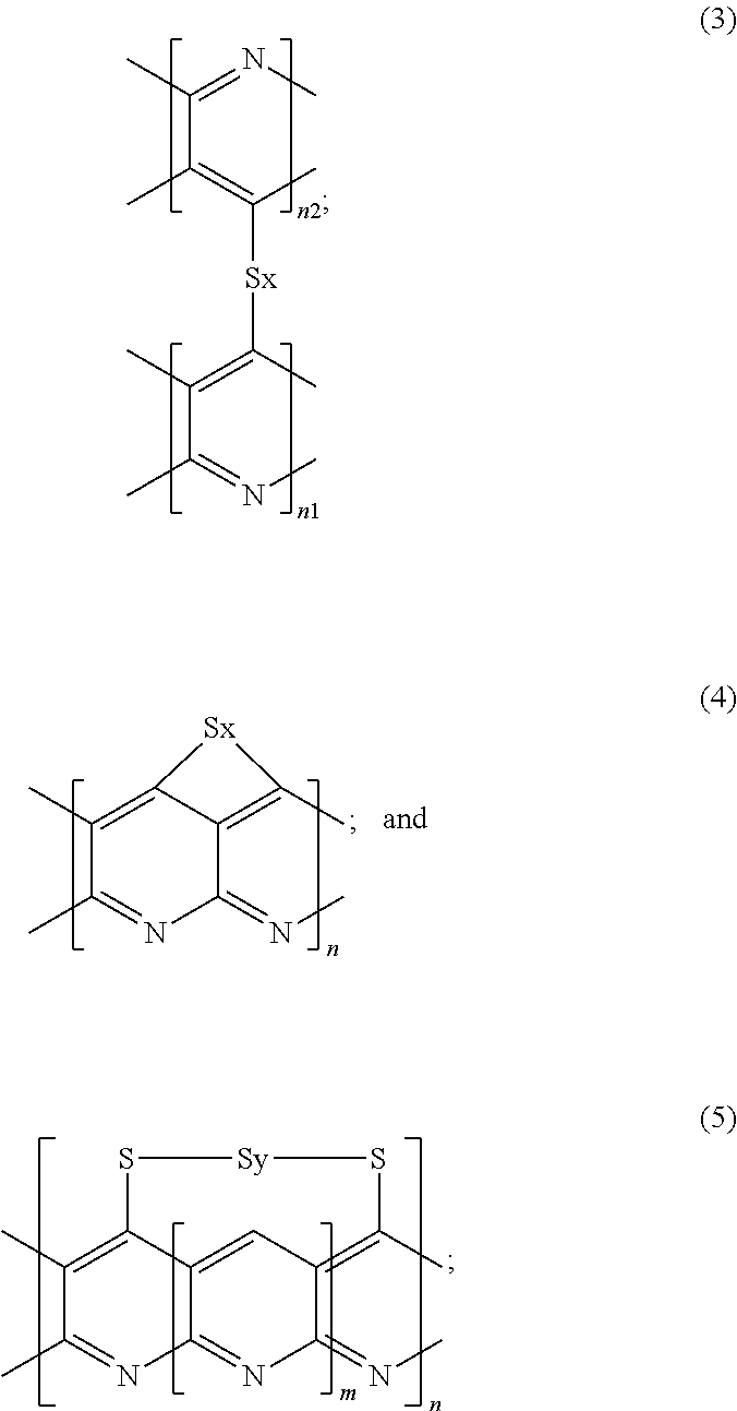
C(C(=C(C)[Sx]C(=C(C(=NC)C)C)C)C)(=NC)C.C1(C)=C2C3=CC(=C(C)S[Sy]S2)C(=NC)N=C3N=C1C.C1(C)=C2C(=C(C)[Sx]2)C(=NC)N=C1C
